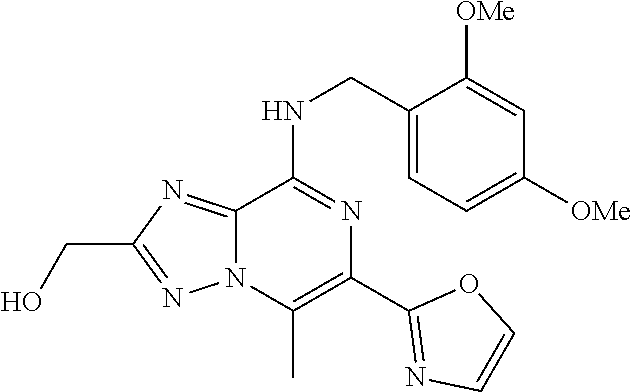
C1(CNC2=NC(C3=NC=CO3)=C(C)N3C2=NC(CO)=N3)=CC=C([OMe])C=C1[OMe]
